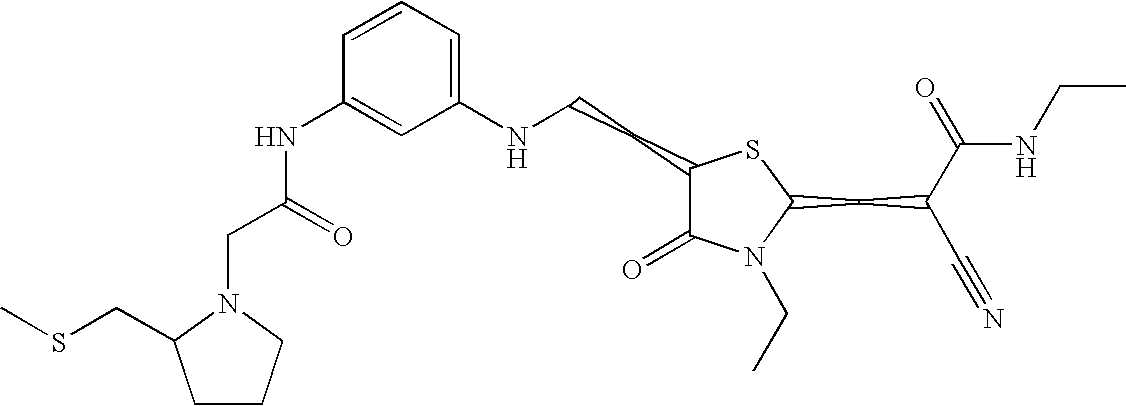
C1(NCCC2C(=O)N(CC)C(CC(C#N)C(=O)NCC)S2)=CC=CC(NC(CN2CCCC2CSC)=O)=C1
